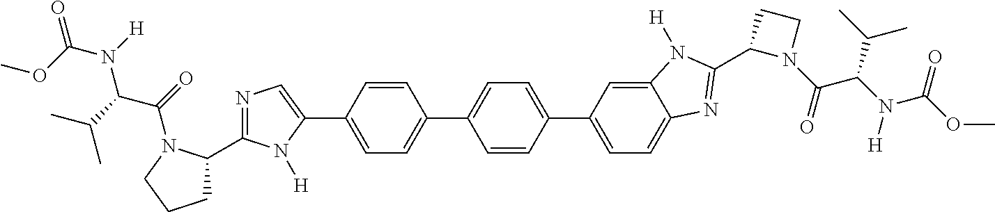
C1=CC(C2=CN=C(C3CCCN3C(C(N(C(=O)OC)[H])C(C)C)=O)N2[H])=CC=C1C1=CC=C(C2=CC=C3C(=C2)N([H])C(C2N(C(C(C(C)C)N(C(=O)OC)[H])=O)CC2)=N3)C=C1
